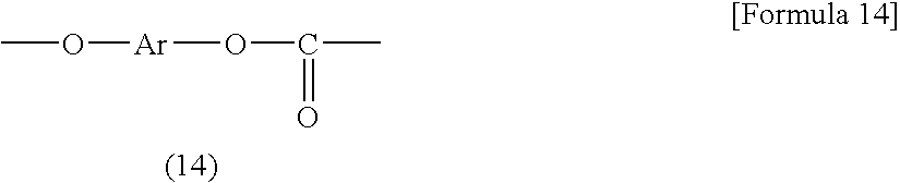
CO[Ar]OC(C)=O
